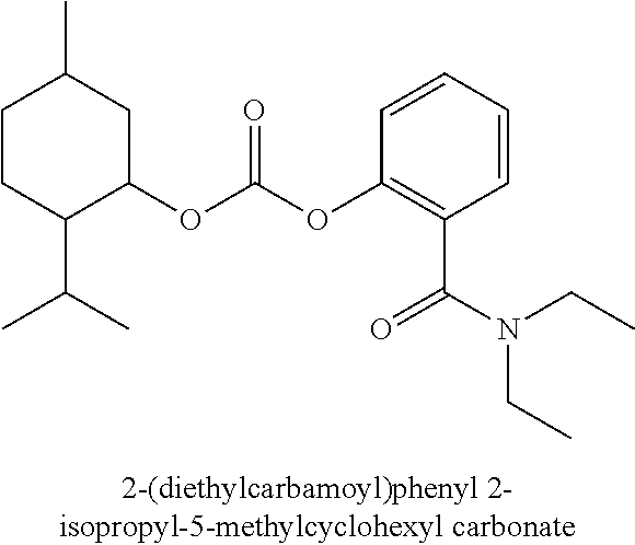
C1CC(C(C)C)C(OC(=O)OC2=C(C(=O)N(CC)CC)C=CC=C2)CC1C
